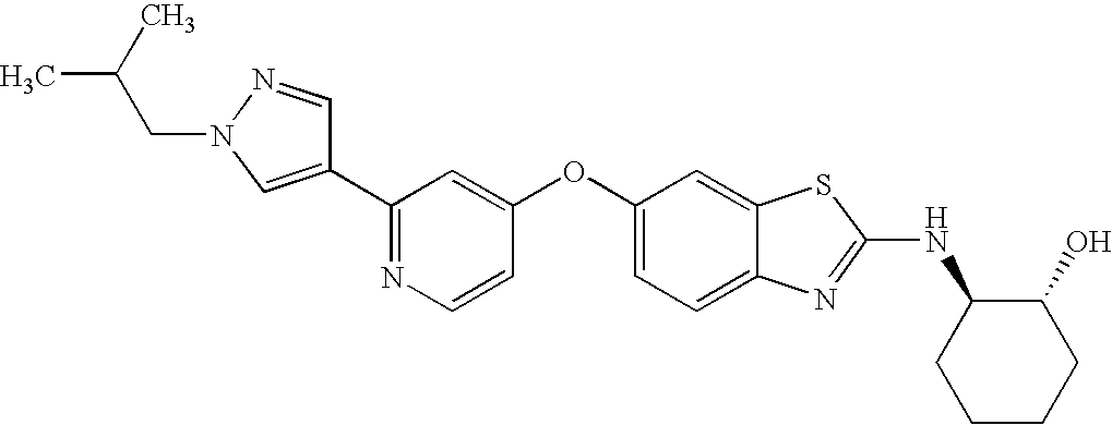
N1=C(C2=CN(CC(C)C)N=C2)C=C(OC2=CC=C3C(=C2)SC(NC2CCCCC2O)=N3)C=C1
